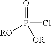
O=P([RO])([OR])Cl
